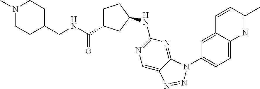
C12=NC(NC3CC(C(NCC4CCN(C)CC4)=O)CC3)=NC=C1N=NN2C1=CC=C2C(=C1)C=CC(C)=N2
